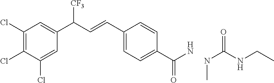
C1(Cl)=C(Cl)C(Cl)=CC(C(C=CC2=CC=C(C(N)=O)C=C2)[CF3])=C1.N(C(NCC)=O)C
